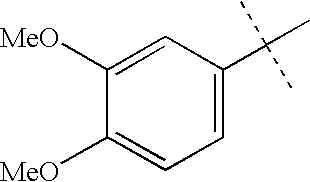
C1=C([MeO])C([MeO])=CC(C(C)(C)C)=C1
